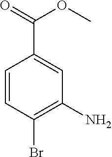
C1=CC(Br)=C(N)C=C1C(=O)OC
